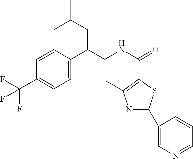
C1=C(C(CNC(=O)C2=C(C)N=C(C3=CN=CC=C3)S2)CC(C)C)C=CC(C(F)(F)F)=C1
